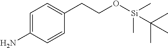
C1=C(N)C=CC(CCO[Si](C)(C)C(C)(C)C)=C1
